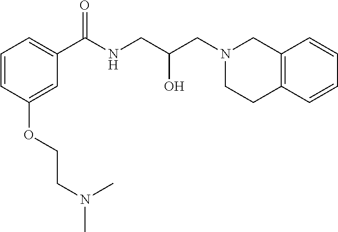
C12=C(C=CC=C1)CCN(CC(CNC(C1=CC=CC(OCCN(C)C)=C1)=O)O)C2
